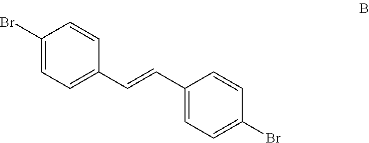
C1(Br)=CC=C(C=CC2=CC=C(Br)C=C2)C=C1
